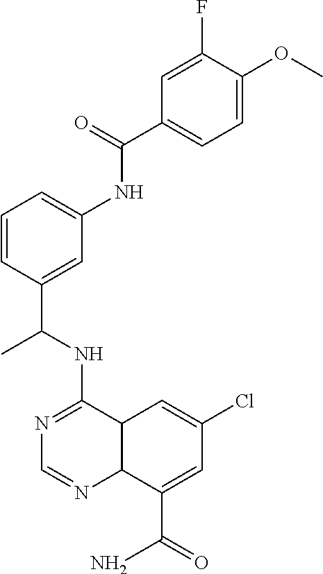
C1(NC(C)C2=CC(NC(=O)C3=CC=C(OC)C(F)=C3)=CC=C2)=NC=NC2C1C=C(Cl)C=C2C(=O)N
